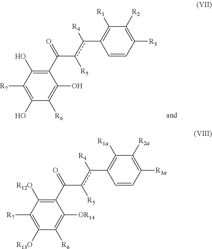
C1([R2a])=C([R3a])C=CC(c([R4])c([R5])C(=O)C2=C([R12O])C([R7])=C([R13O])C([R6])=C2[OR14])=C1[R1a].C1([R2])=C([R3])C=CC(c([R4])c([R5])C(=O)C2=C(O)C([R7])=C(O)C([R6])=C2O)=C1[R1]
